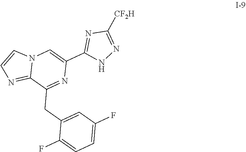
C1=C(F)C=C(CC2=NC(C3=NC([CF2H])=NN3)=CN3C2=NC=C3)C(F)=C1
